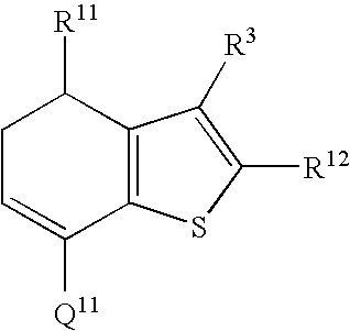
C1C=C([Q11])C2=C(C1[R11])C([R3])=C([R12])S2
